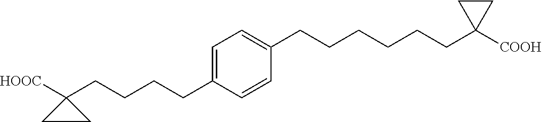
C1(CCCCC2=CC=C(CCCCCCC3([COOH])CC3)C=C2)([HOOC])CC1
